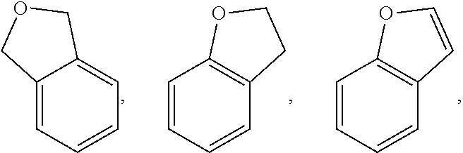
C1=CC=CC2=C1OC=C2.C1=CC=CC2=C1OCC2.C12=CC=CC=C1COC2
